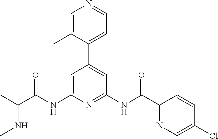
C1=C(NC(C(C)NC)=O)N=C(NC(=O)C2=NC=C(Cl)C=C2)C=C1C1=CC=NC=C1C
